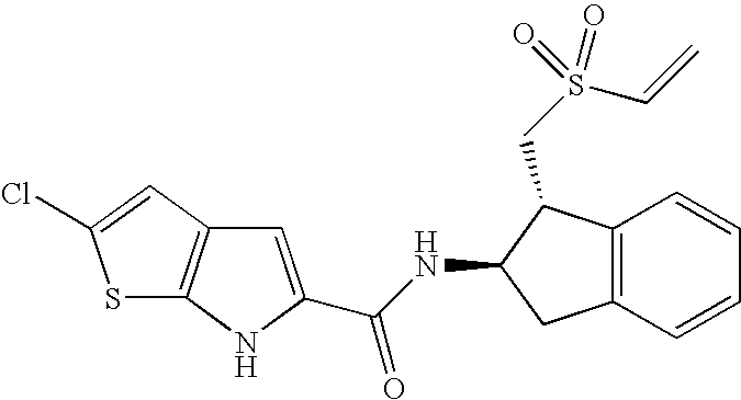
C1=C(C(NC2CC3=C(C2CS(C=C)(=O)=O)C=CC=C3)=O)NC2=C1C=C(Cl)S2
